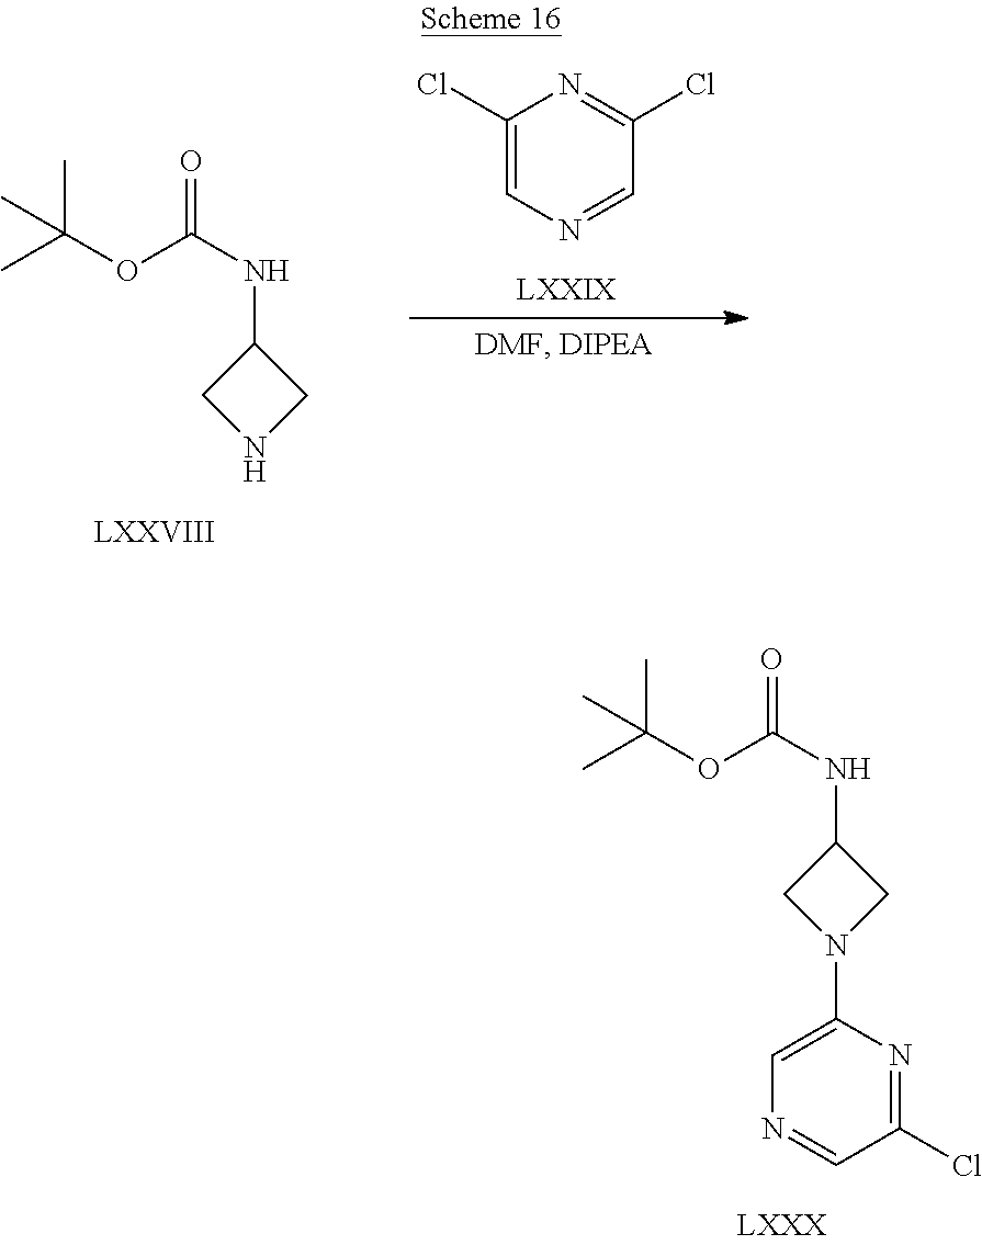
CC(OC(NC1CNC1)=O)(C)C.C1(Cl)=CN=CC(Cl)=N1.CC(OC(NC1CN(C2=CN=CC(Cl)=N2)C1)=O)(C)C
